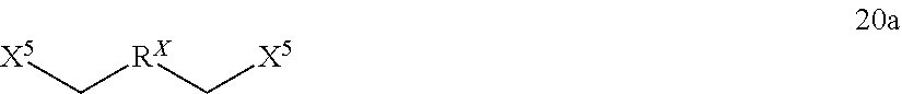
[X5]C[RX]C[X5]
